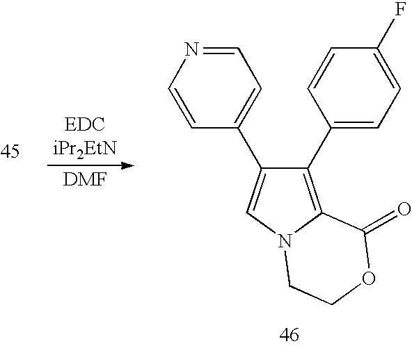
C1(C2=CC=C(F)C=C2)=C2N(C=C1C1=CC=NC=C1)CCOC2=O
